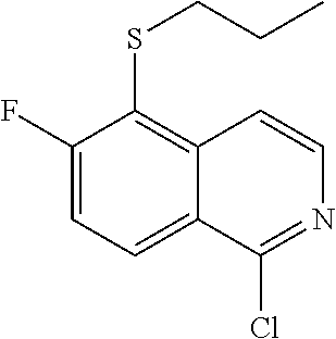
C1(F)=CC=C2C(=C1SCCC)C=CN=C2Cl
